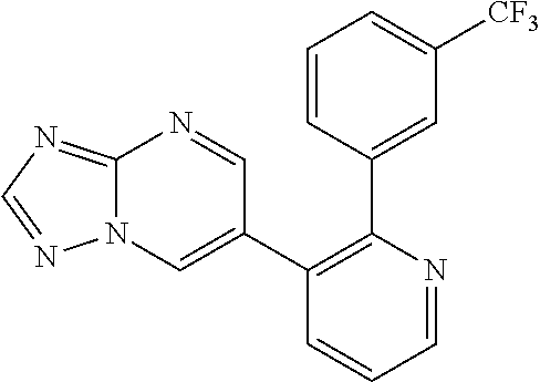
C1=CC(C2=C(C3=CN4C(=NC=N4)N=C3)C=CC=N2)=CC([CF3])=C1
